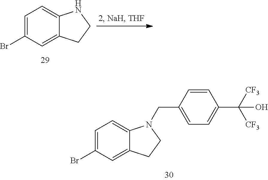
C1=C(Br)C=C2C(=C1)NCC2.C1=C(Br)C=C2C(=C1)N(CC1=CC=C(C([CF3])([CF3])O)C=C1)CC2
